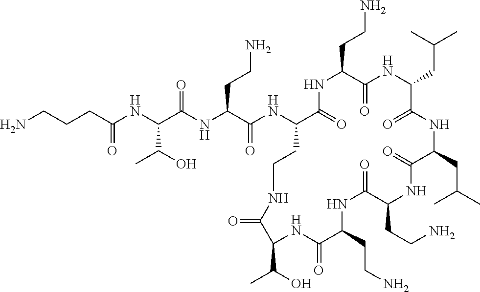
C(NC(C(NC(C(NC1C(=O)NC(CCN)C(=O)NC(CC(C)C)C(=O)NC(CC(C)C)C(=O)NC(CCN)C(=O)NC(CCN)C(=O)NC(C(O)C)C(=O)NCC1)=O)CCN)=O)C(O)C)(=O)CCCN
